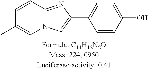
C1=CC2=NC(C3=CC=C(O)C=C3)=CN2C=C1C
